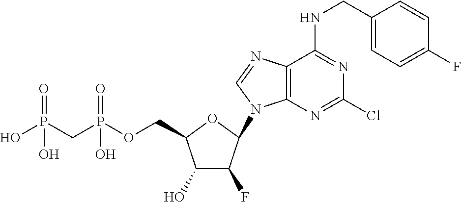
C1(O)C(F)C(N2C3=C(N=C2)C(NCC2=CC=C(F)C=C2)=NC(Cl)=N3)OC1COP(CP(O)(=O)O)(=O)O
